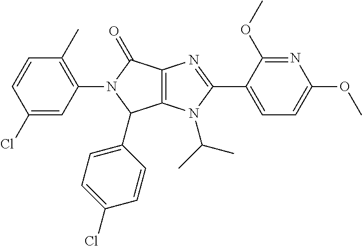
C12=C(N(C(C)C)C(C3=CC=C(OC)N=C3OC)=N1)C(C1=CC=C(Cl)C=C1)N(C1=C(C)C=CC(Cl)=C1)C2=O
